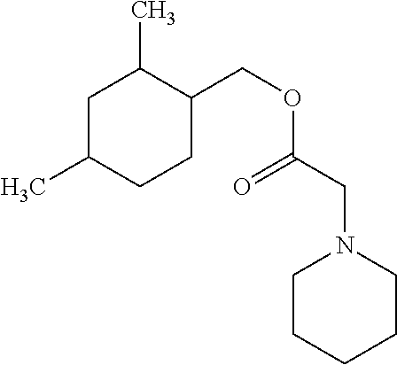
C1C(C)CCC(COC(CN2CCCCC2)=O)C1C
